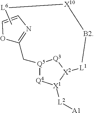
O1C(C[Q5]2[Q4][X1]([L2][A1])[X2]([L1][B2][X10][L6]C)[Q3]2)=NC=C1
